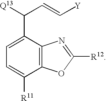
C1=C(C([Q13])C=C[Y])C2=C(C([R11])=C1)OC([R12])=N2
